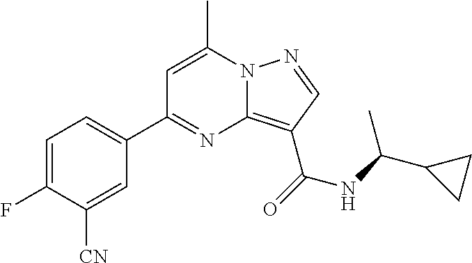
C1=C(C)N2C(=C(C(=O)NC(C3CC3)C)C=N2)N=C1C1=CC=C(F)C([CN])=C1
